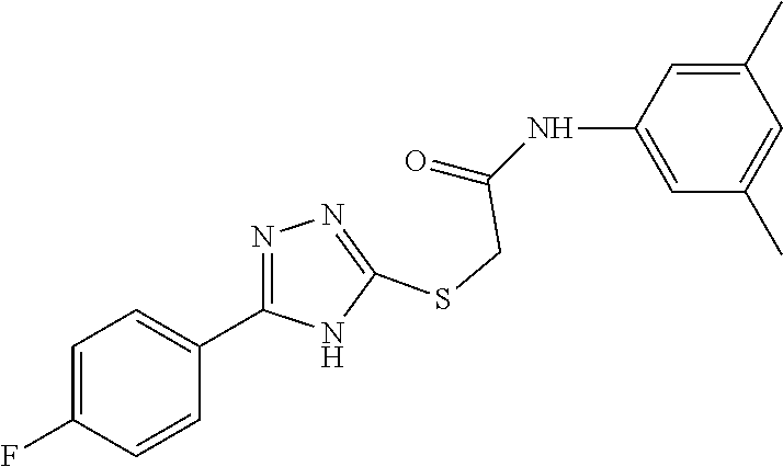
C1=C(NC(=O)CSC2=NN=C(C3=CC=C(F)C=C3)N2)C=C(C)C=C1C
